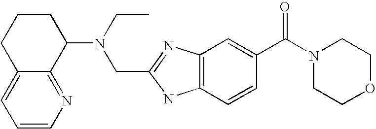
C12=CC=CN=C1C(N(CC)CC1=NC3=C(N1)C=CC(C(N1CCOCC1)=O)=C3)CCC2
